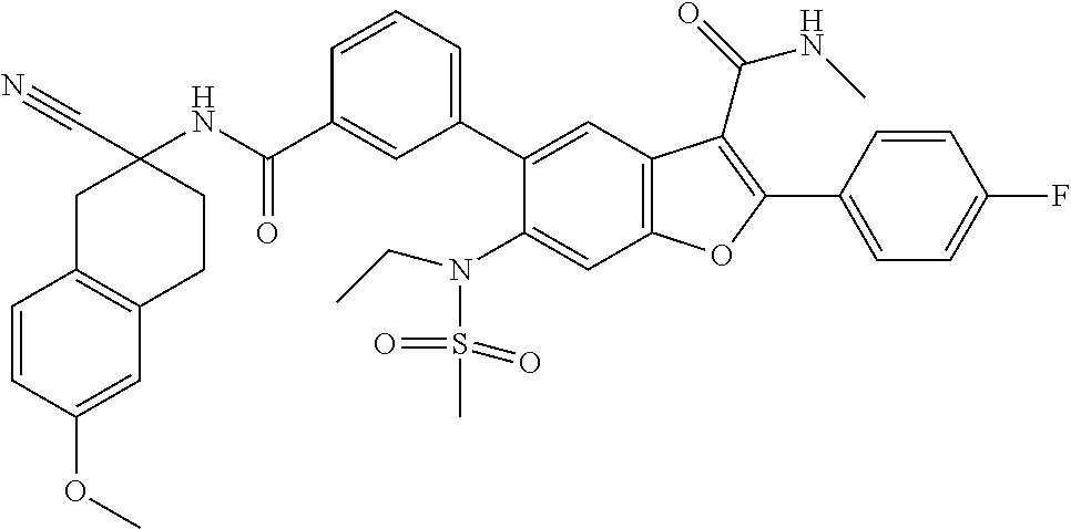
C1(C(NC2(C#N)CC3=C(CC2)C=C(OC)C=C3)=O)=CC(C2=CC3=C(C=C2N(S(C)(=O)=O)CC)OC(C2=CC=C(F)C=C2)=C3C(=O)NC)=CC=C1
